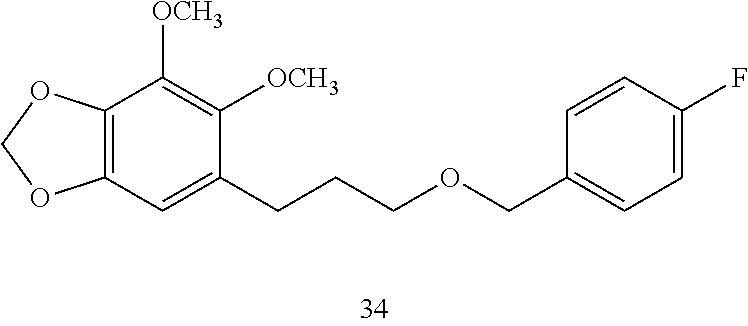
C12=C(OCO1)C([OCH3])=C([OCH3])C(CCCOCC1=CC=C(F)C=C1)=C2
